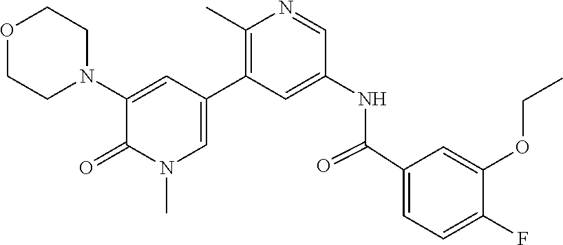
O1CCN(C2=CC(C3=C(C)N=CC(NC(C4=CC=C(F)C(OCC)=C4)=O)=C3)=CN(C)C2=O)CC1
